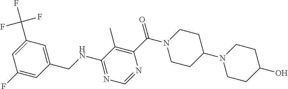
C1(NCC2=CC(C(F)(F)F)=CC(F)=C2)=NC=NC(C(=O)N2CCC(N3CCC(O)CC3)CC2)=C1C
